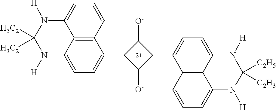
C12=C3C(=CC=C1C1C([O-])C(C4=CC=C5C6=C4C=CC=C6N([H])C([C2H5])([C2H3])N5[H])C1[O-])N([H])C([H3C2])([H5C2])N([H])C3=CC=C2
